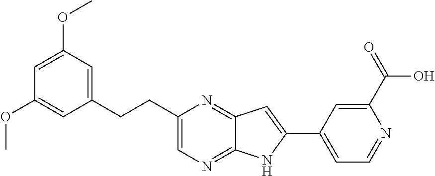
C1(CCC2=CN=C3C(=N2)C=C(C2=CC=NC(C(=O)O)=C2)N3)=CC(OC)=CC(OC)=C1
